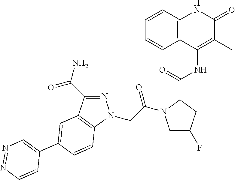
N1=C(C(N)=O)C2=C(N1CC(=O)N1CC(F)CC1C(=O)NC1=C(C)C(=O)NC3=C1C=CC=C3)C=CC(C1=CN=NC=C1)=C2
